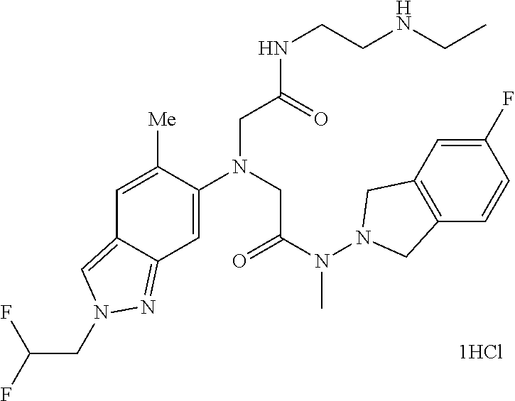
C1=C([Me])C(N(CC(N(N2CC3=C(C2)C=C(F)C=C3)C)=O)CC(NCCNCC)=O)=CC2=NN(CC(F)F)C=C12
